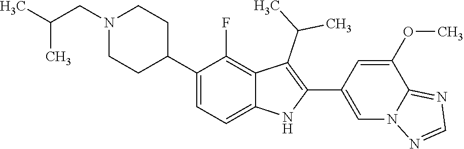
N1(CC(C)C)CCC(C2=CC=C3C(=C2F)C(C(C)C)=C(C2=CN4C(=NC=N4)C(OC)=C2)N3)CC1
